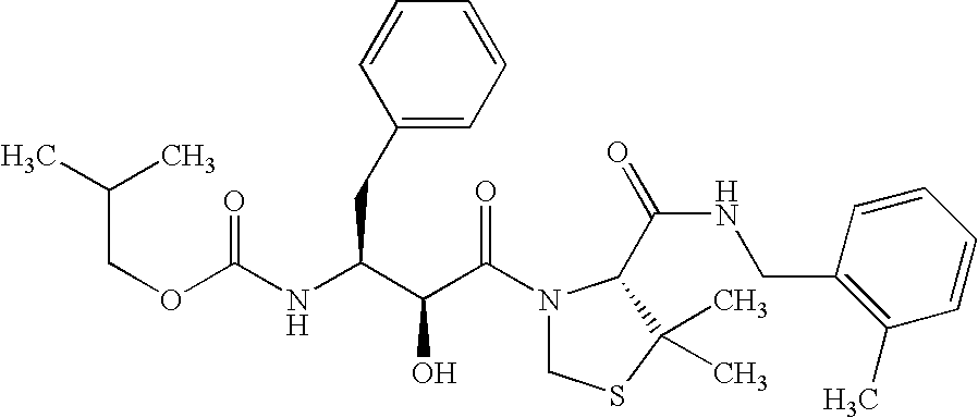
O(C(=O)NC(CC1=CC=CC=C1)C(C(N1CSC(C)(C)C1C(NCC1=C(C)C=CC=C1)=O)=O)O)CC(C)C
